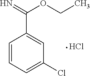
C1=C(C(=N)OCC)C=CC=C1Cl.Cl
